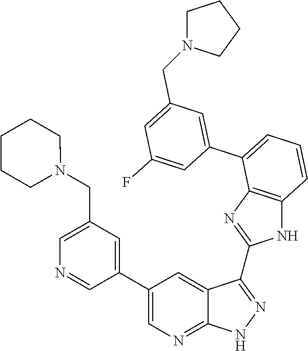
C1=C(CN2CCCCC2)C=C(C2=CN=C3C(=C2)C(C2=NC4=C(N2)C=CC=C4C2=CC(CN4CCCC4)=CC(F)=C2)=NN3)C=N1
